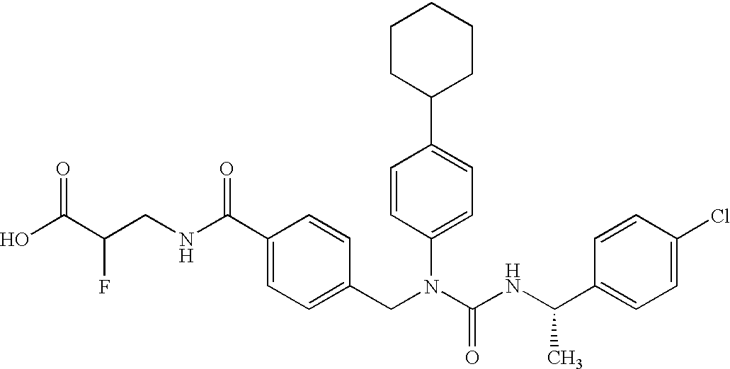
OC(C(CNC(C1=CC=C(CN(C(NC(C2=CC=C(Cl)C=C2)C)=O)C2=CC=C(C3CCCCC3)C=C2)C=C1)=O)F)=O
